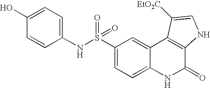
N(S(C1=CC=C2C(=C1)C1=C(C(=O)N2)NC=C1[EtO2C])(=O)=O)C1=CC=C(O)C=C1
